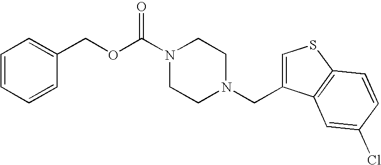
C(N1CCN(CC2=CSC3=C2C=C(Cl)C=C3)CC1)(OCC1=CC=CC=C1)=O
